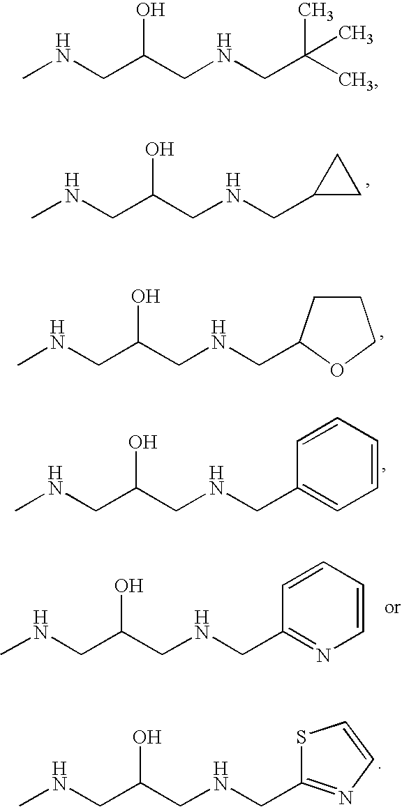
CNCC(CNCC1CC1)O.CNCC(CNCC1CCCO1)O.CNCC(CNCC1=CC=CC=C1)O.CNCC(CNCC1=NC=CC=C1)O.CNCC(CNCC1=NC=CS1)O.CNCC(CNCC(C)(C)C)O
